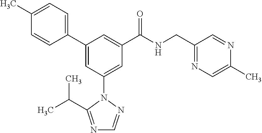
C1(C2=CC(N3N=CN=C3C(C)C)=CC(C(NCC3=NC=C(C)N=C3)=O)=C2)=CC=C(C)C=C1
